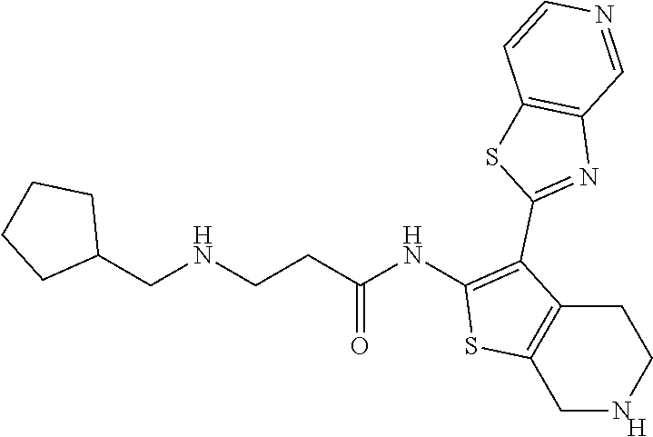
C1NCCC2=C1SC(NC(CCNCC1CCCC1)=O)=C2C1=NC2=C(S1)C=CN=C2.[H]
